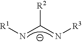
[R2]C(N[R3])N[R1]
